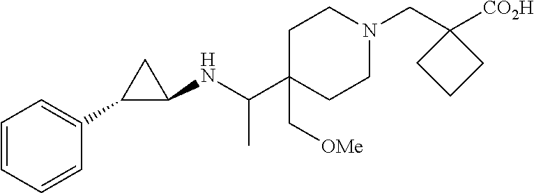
C1C(C(NC2CC2C2=CC=CC=C2)C)(C[OMe])CCN(CC2([CO2H])CCC2)C1
